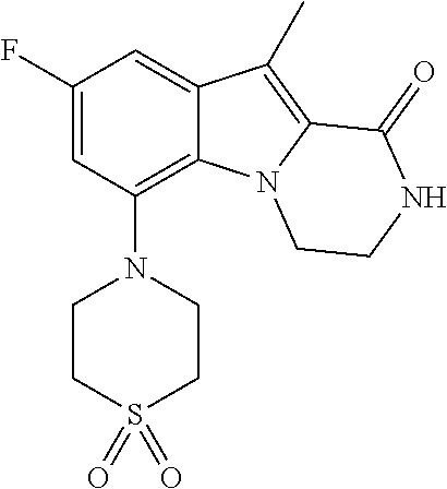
C1(F)=CC(N2CCS(=O)(=O)CC2)=C2C(=C1)C(C)=C1N2CCNC1=O
